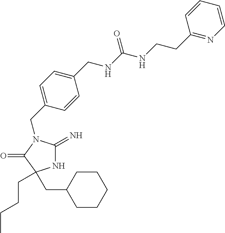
N1C(=N)N(CC2=CC=C(CNC(NCCC3=NC=CC=C3)=O)C=C2)C(=O)C1(CCCC)CC1CCCCC1
